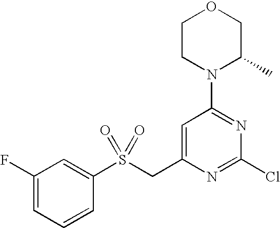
C1(S(CC2=CC(N3C(C)COCC3)=NC(Cl)=N2)(=O)=O)=CC(F)=CC=C1
